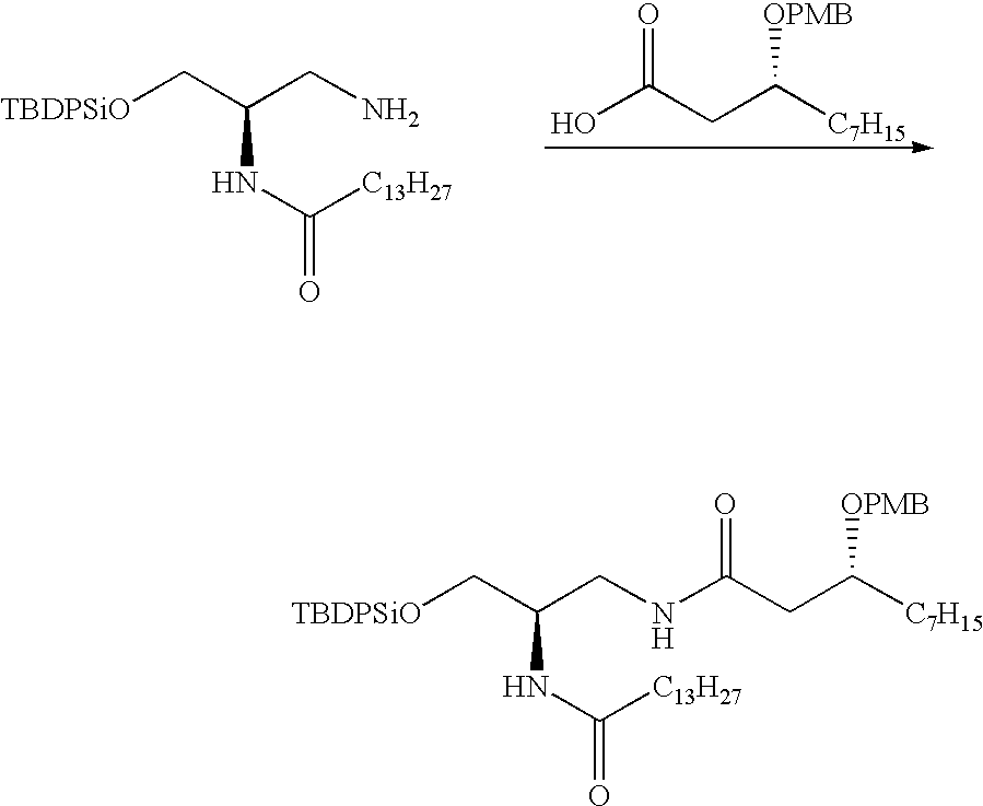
C([TBDPSiO])C(CN)NC([C13H27])=O.C(O)(=O)CC([C7H15])[OPMB].C([TBDPSiO])C(CNC(=O)CC([C7H15])[OPMB])NC([C13H27])=O
